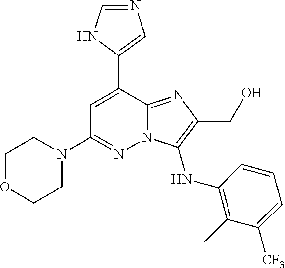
C1=C(C2=CN=CN2)C2=NC(CO)=C(NC3=C(C)C([CF3])=CC=C3)N2N=C1N1CCOCC1
